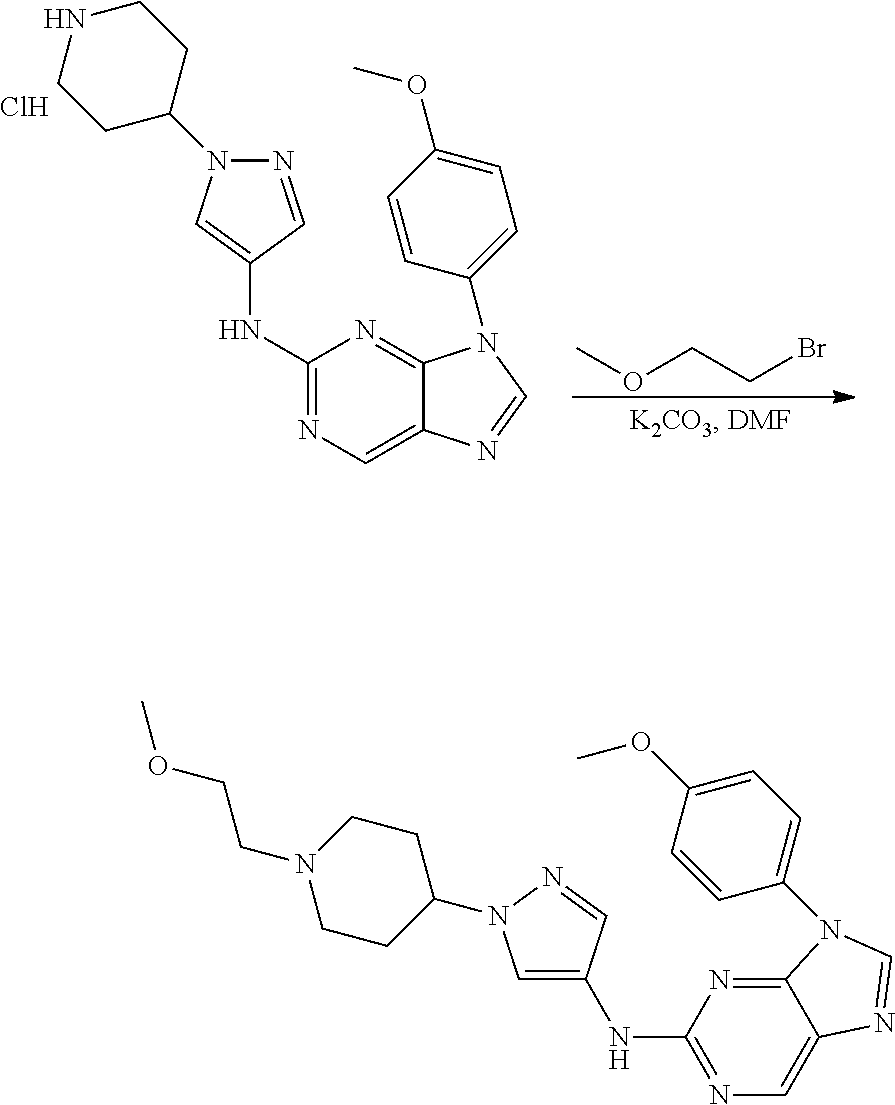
COCCBr.C1(NC2=CN(C3CCNCC3)N=C2)=NC=C2C(=N1)N(C1=CC=C(OC)C=C1)C=N2.Cl.C12=NC(NC3=CN(C4CCN(CCOC)CC4)N=C3)=NC=C1N=CN2C1=CC=C(OC)C=C1
